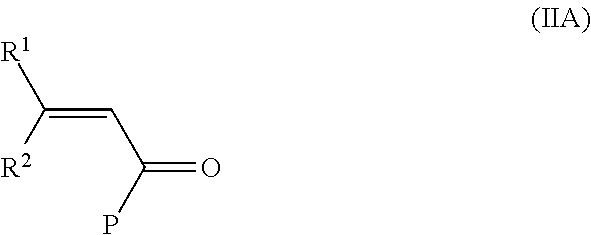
C(=CC(=O)P)([R2])[R1]
